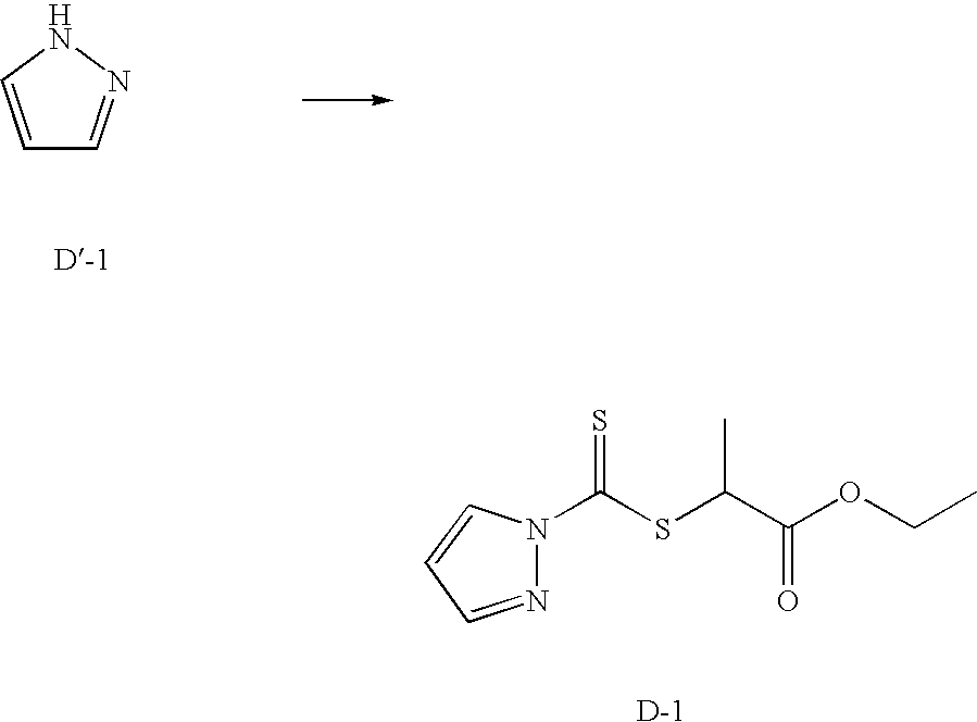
N1(C(SC(C(OCC)=O)C)=S)C=CC=N1.C1=CNN=C1
